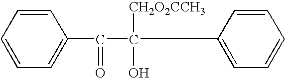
C1=CC=CC=C1C(C(C1=CC=CC=C1)(O)[CH2O2CCH3])=O
